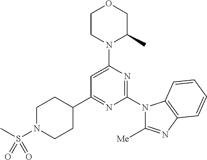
C1(C2=NC(N3C([Me])=NC4=C3C=CC=C4)=NC(N3C(C)COCC3)=C2)CCN(S(C)(=O)=O)CC1
